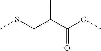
CSCC(C(OC)=O)C
